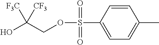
OC(COS(C1=CC=C(C)C=C1)(=O)=O)([F3C])[CF3]
